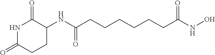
N1C(=O)CCC(NC(CCCCCCC(NO)=O)=O)C1=O
